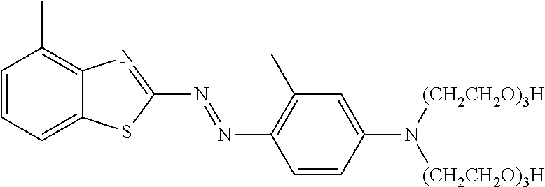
C12=C(C)C=CC=C1SC(N=NC1=C(C)C=C(N([(CH2CH2O)3H])[(CH2CH2O)3H])C=C1)=N2
